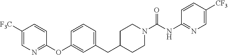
C1([F3C])=CN=C(OC2=CC(CC3CCN(C(NC4=NC=C([CF3])C=C4)=O)CC3)=CC=C2)C=C1
